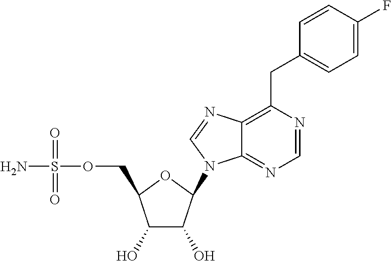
C1(O)C(O)C(N2C3=NC=NC(CC4=CC=C(F)C=C4)=C3N=C2)OC1COS(N)(=O)=O
